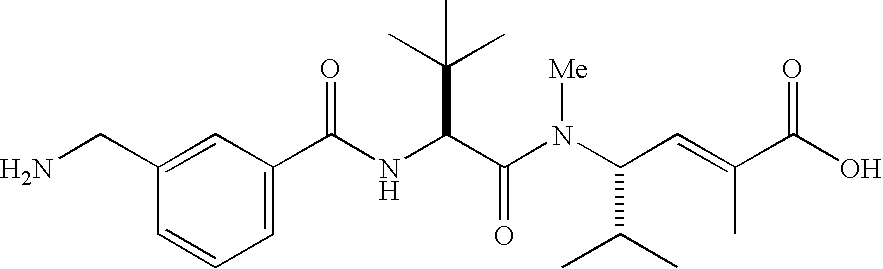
C(NC(C(N(C(C=C(C(O)=O)C)C(C)C)[Me])=O)C(C)(C)C)(C1=CC=CC(CN)=C1)=O
